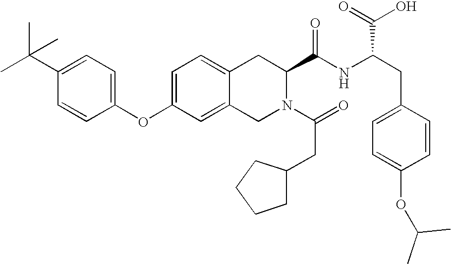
C12=CC=C(OC3=CC=C(C(C)(C)C)C=C3)C=C1CN(C(=O)CC1CCCC1)C(C(NC(C(O)=O)CC1=CC=C(OC(C)C)C=C1)=O)C2
